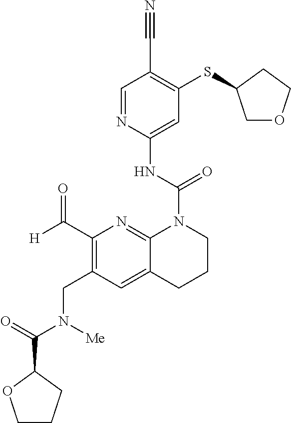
C1=NC(NC(N2C3=NC(C([H])=O)=C(CN(C(=O)C4OCCC4)[Me])C=C3CCC2)=O)=CC(SC2COCC2)=C1C#N
